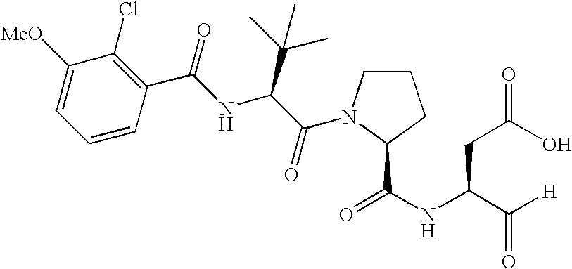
C1([MeO])=CC=CC(C(NC(C(=O)N2CCCC2C(NC(C([H])=O)CC(O)=O)=O)C(C)(C)C)=O)=C1Cl
